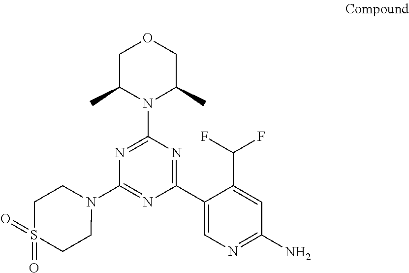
C1(N2CCS(=O)(=O)CC2)=NC(C2=CN=C(N)C=C2C(F)F)=NC(N2C(C)COCC2C)=N1
